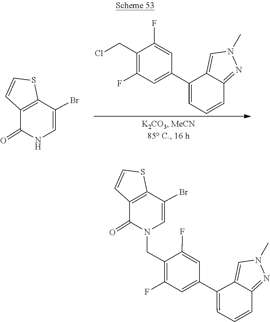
C1(F)=C(CN2C(=O)C3=C(SC=C3)C(Br)=C2)C(F)=CC(C2=CC=CC3=NN(C)C=C23)=C1.N1C(=O)C2=C(SC=C2)C(Br)=C1.C1(CCl)=C(F)C=C(C2=CC=CC3=NN(C)C=C23)C=C1F
